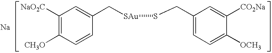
[Na].C1([NaO2C])=C([CH3O])C=CC(C[SAu]SCC2=CC=C([OCH3])C([CO2Na])=C2)=C1
